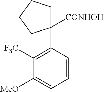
C1C(C2=C([F3C])C([MeO])=CC=C2)([CONHOH])CCC1
